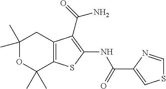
C1(C)(C)OC(C)(C)C2=C(C1)C(C(=O)N)=C(NC(C1=CSC=N1)=O)S2
